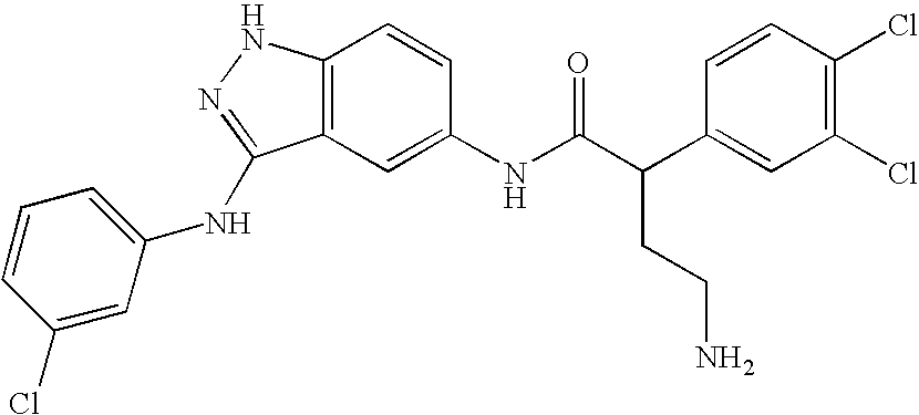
C12=C(C=C(NC(C(C3=CC(Cl)=C(Cl)C=C3)CCN)=O)C=C1)C(NC1=CC=CC(Cl)=C1)=NN2
